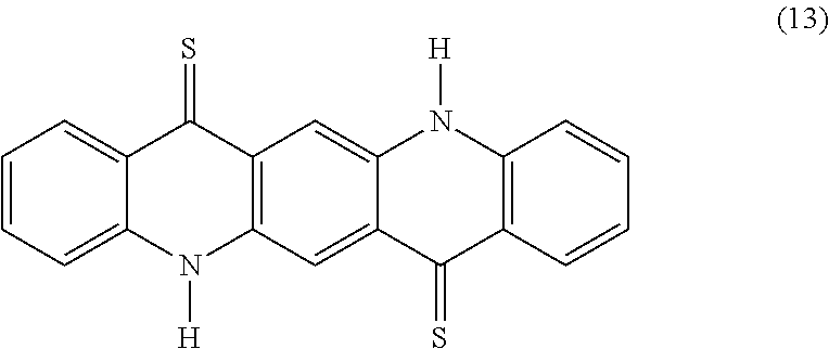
C1=CC=C2C(=C1)C(=S)C1=C(N2[H])C=C2C(=C1)N([H])C1=C(C2=S)C=CC=C1
